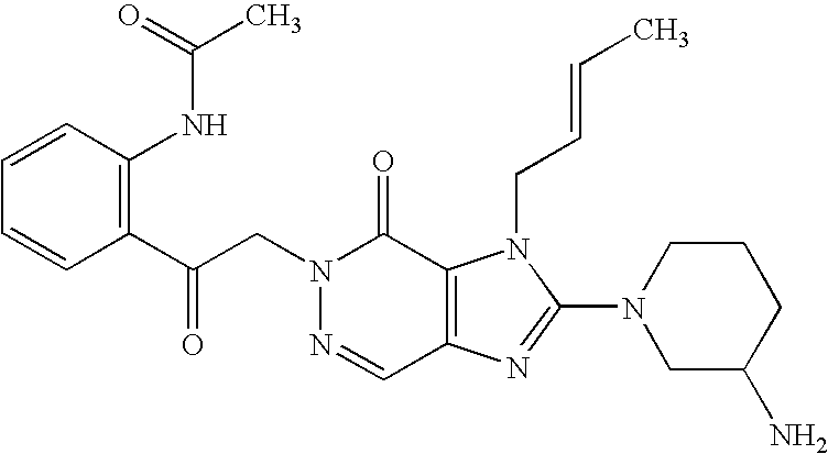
C(N1N=CC2=C(C1=O)N(CC=CC)C(N1CC(N)CCC1)=N2)C(C1=C(NC(C)=O)C=CC=C1)=O
